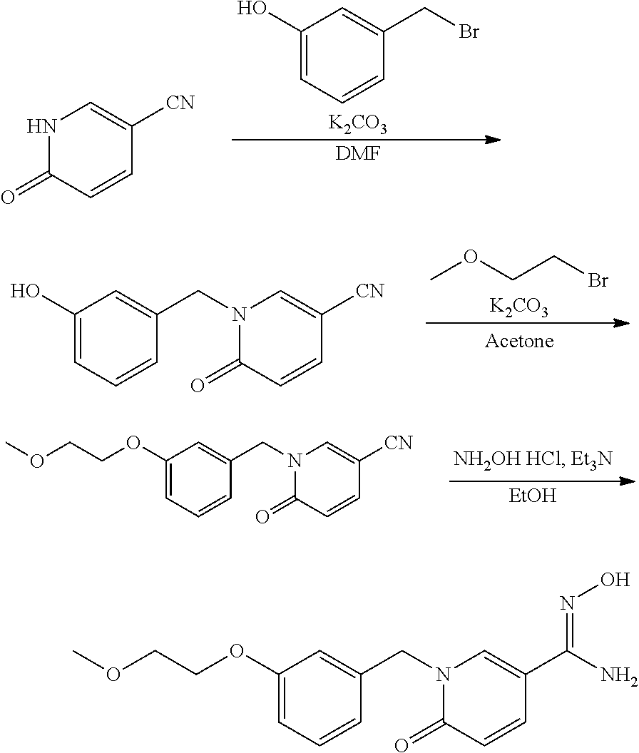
C1(O)=CC=CC(CBr)=C1.[K2CO3].[DMF].N1C(=O)C=CC([CN])=C1.COCCBr.[K2CO3].N1(CC2=CC(O)=CC=C2)C(=O)C=CC([CN])=C1.[EtOH].N1(CC2=CC(OCCOC)=CC=C2)C(=O)C=CC([CN])=C1.N1(CC2=CC(OCCOC)=CC=C2)C(=O)C=CC(C(N)=NO)=C1
